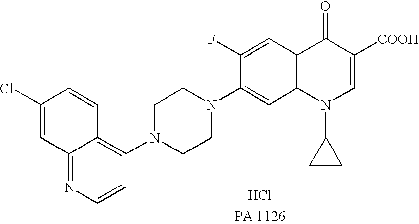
C1(F)=CC2=C(C=C1N1CCN(C3=C4C(=NC=C3)C=C(Cl)C=C4)CC1)N(C1CC1)C=C([COOH])C2=O.Cl
